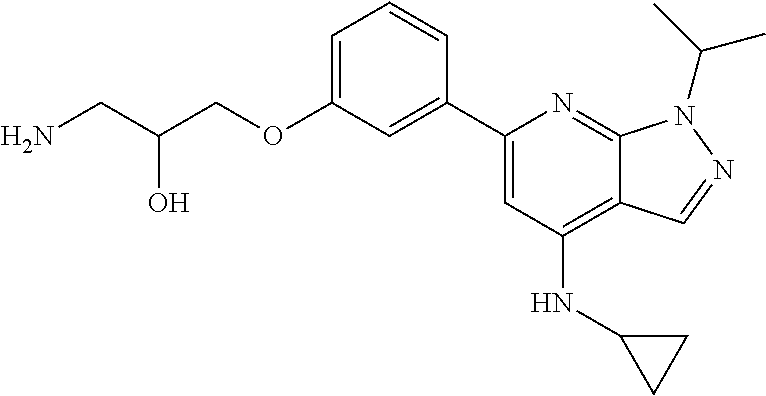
NCC(COC1=CC=CC(C2=CC(NC3CC3)=C3C(=N2)N(C(C)C)N=C3)=C1)O
